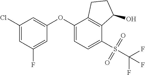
C1(OC2=CC=C(S(C(F)(F)F)(=O)=O)C3=C2CCC3O)=CC(Cl)=CC(F)=C1
